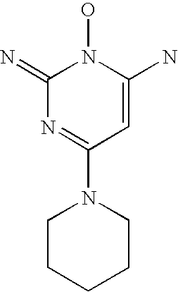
C1(=N)N=C(N2CCCCC2)C=C(N)N1O
